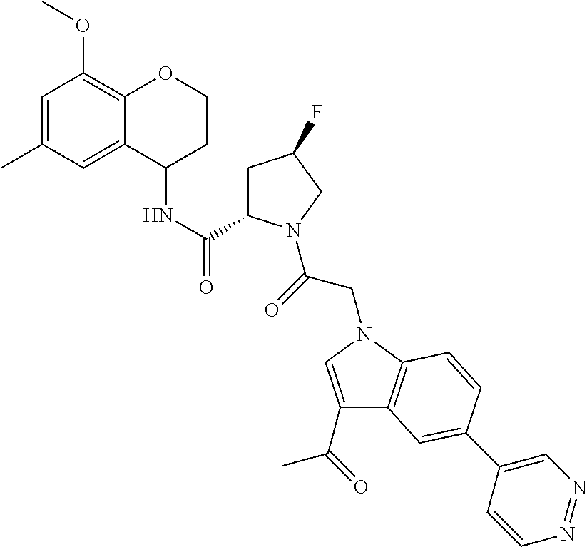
C1(C(=O)C)=CN(CC(=O)N2C(C(NC3CCOC4=C(OC)C=C(C)C=C34)=O)CC(F)C2)C2=C1C=C(C1=CN=NC=C1)C=C2
